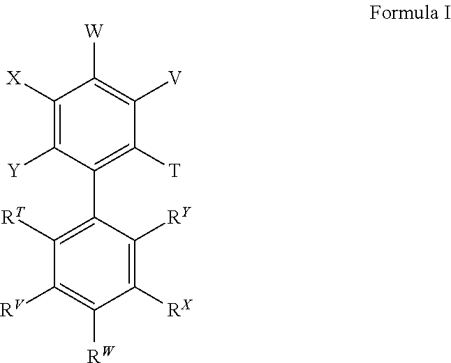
C1([X])=C([Y])C(C2=C([RT])C([RV])=C([RW])C([RX])=C2[RY])=C([T])C([V])=C1[W]
